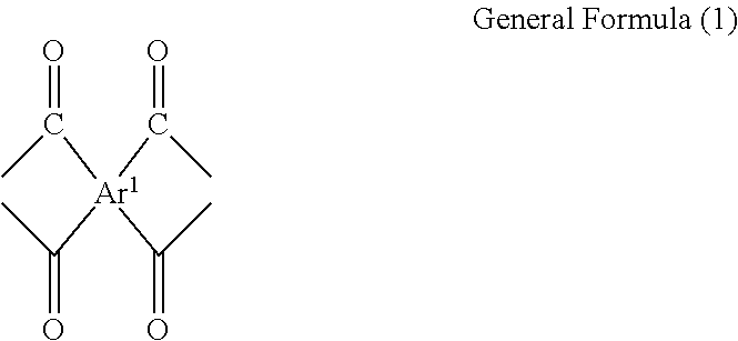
C(C)([Ar1](C(C)=O)(C(C)=O)C(C)=O)=O
